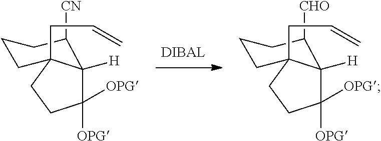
C(CC12C([H])(C([OPG])([OPG])CC1)C([CN])CCC2)=C.C(CC12C([H])(C([OPG])([OPG])CC1)C([CHO])CCC2)=C
